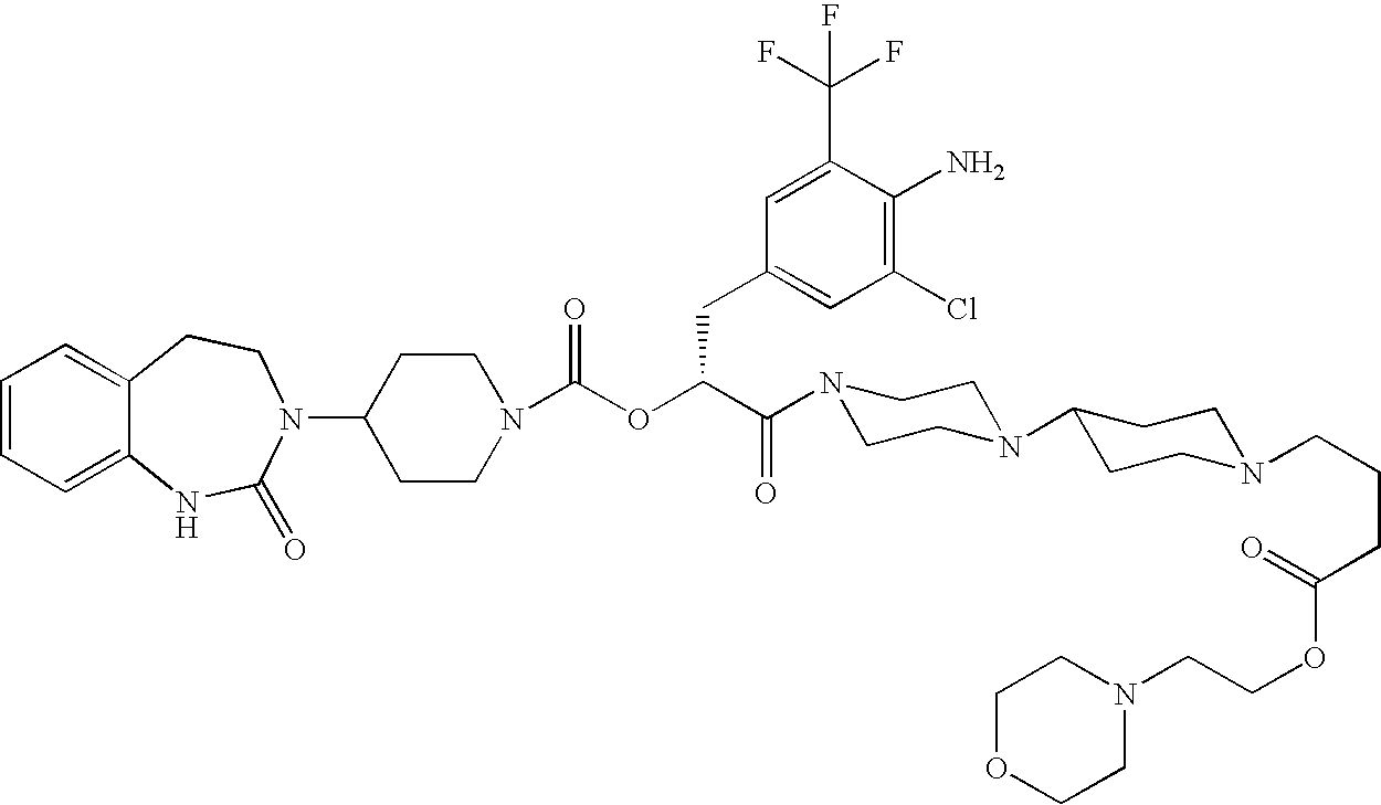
C12=CC=CC=C1NC(=O)N(C1CCN(C(OC(C(=O)N3CCN(C4CCN(CCCC(OCCN5CCOCC5)=O)CC4)CC3)CC3=CC(Cl)=C(N)C(C(F)(F)F)=C3)=O)CC1)CC2
